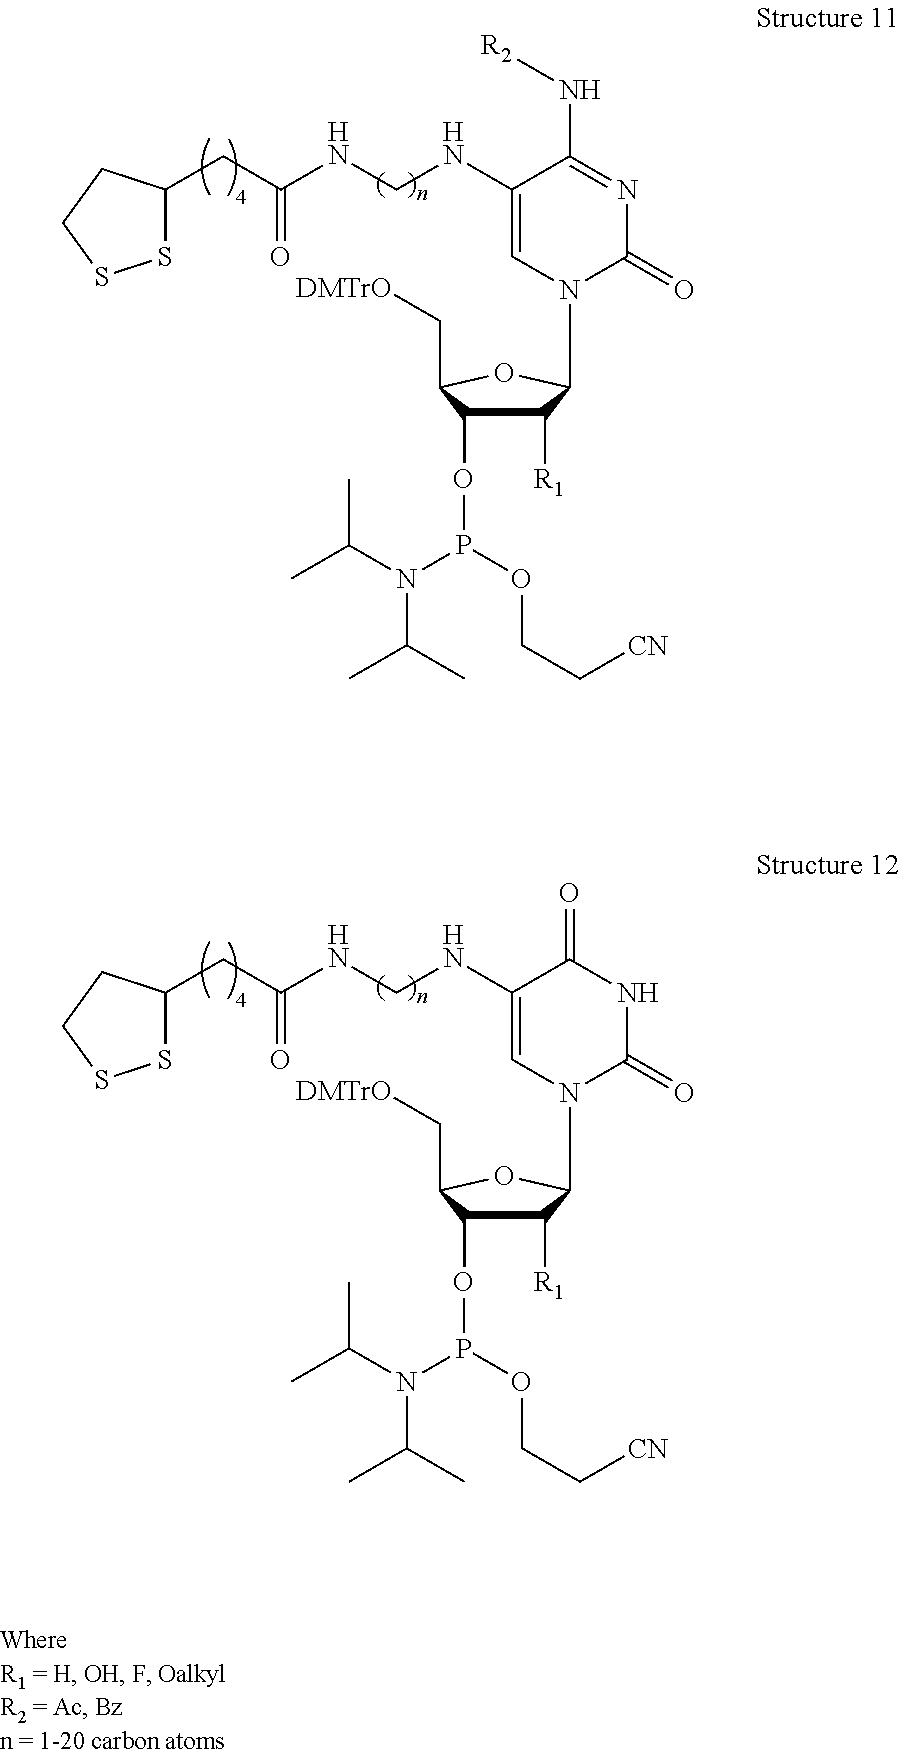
S1C(CC(NCNC2=CN(C3C([R1])C(OP(N(C(C)C)C(C)C)OCC[CN])C(C[DMTrO])O3)C(=O)N=C2N[R2])=O)CCS1.S1C(CC(NCNC2=CN(C3C([R1])C(OP(N(C(C)C)C(C)C)OCC[CN])C(C[DMTrO])O3)C(=O)NC2=O)=O)CCS1
